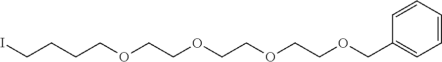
ICCCCOCCOCCOCCOCC1=CC=CC=C1
